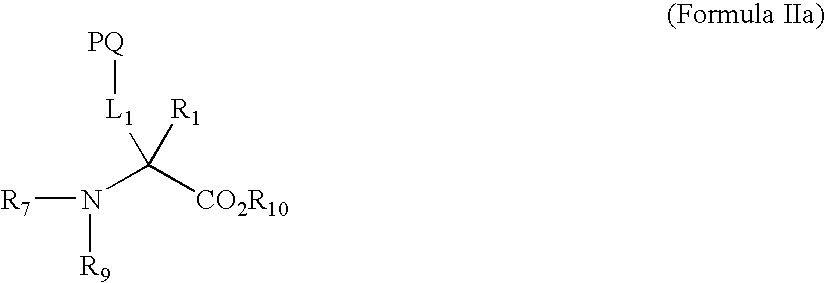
[R7]N([R9])C([CO2R10])([R1])[L1][PQ]
